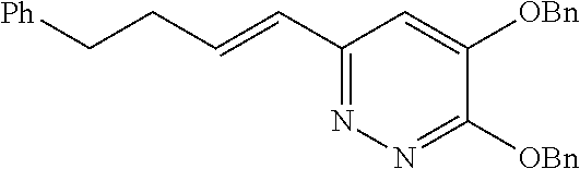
C(=CC1=NN=C([OBn])C([OBn])=C1)CC[Ph]
